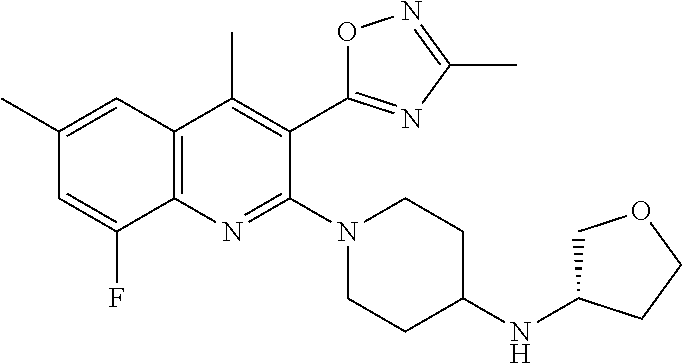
C12=C(C=C(C)C=C1F)C(C)=C(C1=NC(C)=NO1)C(N1CCC(NC3COCC3)CC1)=N2
